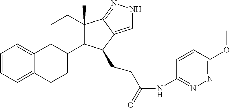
C1=CC=C2C(=C1)C1C(CC2)C2C(C)(CC1)C1=NNC=C1C2CCC(NC1=NN=C(OC)C=C1)=O
